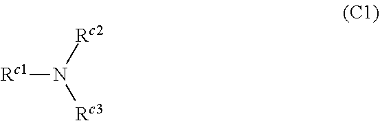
[Rc2]N([Rc3])[Rc1]
